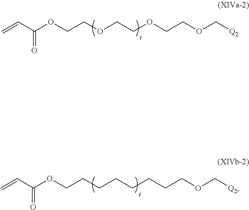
C=CC(OCCOCCOCCOC[Q2])=O.C=CC(OCCCCCCCCOC[Q2])=O
